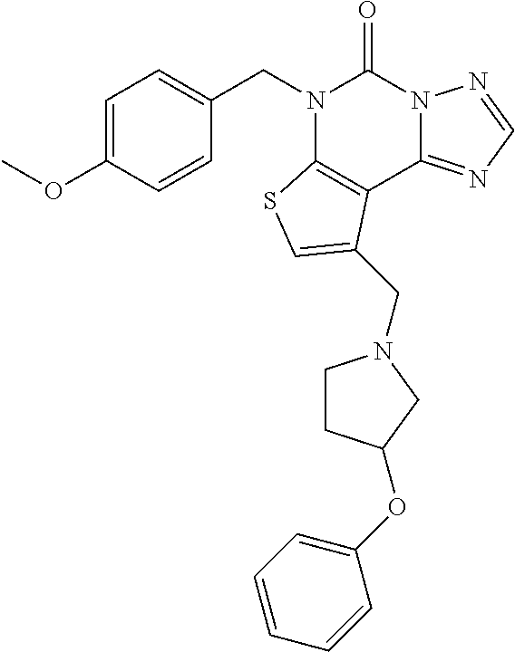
C1=CC(OC)=CC=C1CN1C2=C(C3=NC=NN3C1=O)C(CN1CCC(OC3=CC=CC=C3)C1)=CS2
